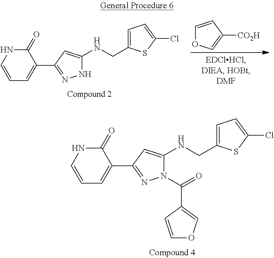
C1=CC([CO2H])=CO1.C1=CNC(=O)C(C2=NNC(NCC3=CC=C(Cl)S3)=C2)=C1.C1=CNC(=O)C(C2=NN(C(=O)C3=COC=C3)C(NCC3=CC=C(Cl)S3)=C2)=C1
